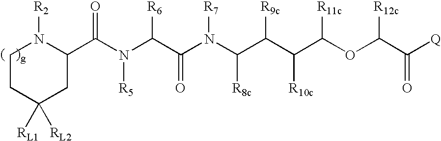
C(N(C(C(N(C(C(C(C(OC([R12c])C([Q])=O)[R11c])[R10c])[R9c])[R8c])[R7])=O)[R6])[R5])(=O)C1N([R2])CCC([RL2])([RL1])C1
